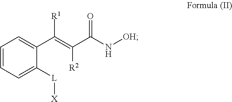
C1=C([L][X])C(C(=C([R2])C(=O)N[OH])[R1])=CC=C1
